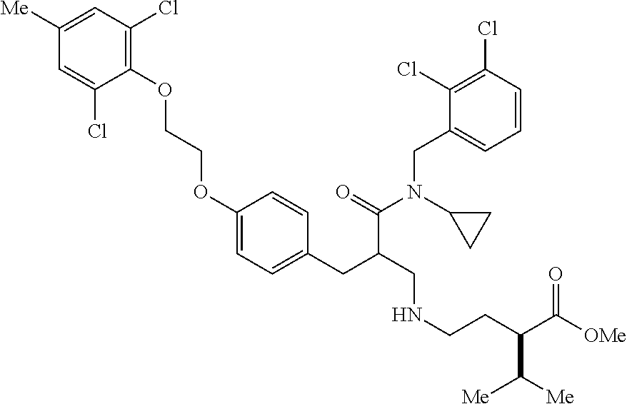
O(CCOC1=CC=C(CC(CNCCC(C([OMe])=O)C([Me])[Me])C(=O)N(C2CC2)CC2=CC=CC(Cl)=C2Cl)C=C1)C1=C(Cl)C=C([Me])C=C1Cl
